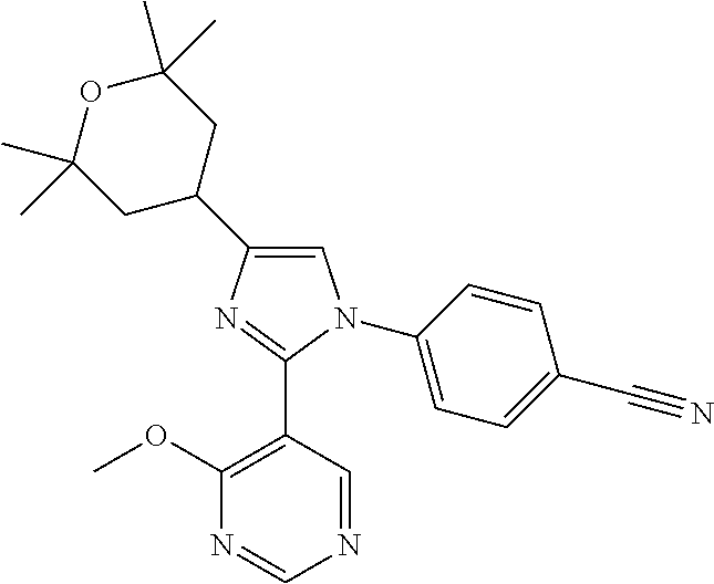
C1=C(C2CC(C)(C)OC(C)(C)C2)N=C(C2=C(OC)N=CN=C2)N1C1=CC=C(C#N)C=C1
